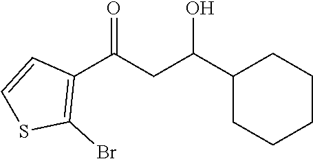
C1(C(CC(C2=C(Br)SC=C2)=O)O)CCCCC1
